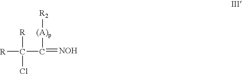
[R]C([R])(Cl)C([(A)p][R2])=[NOH]
